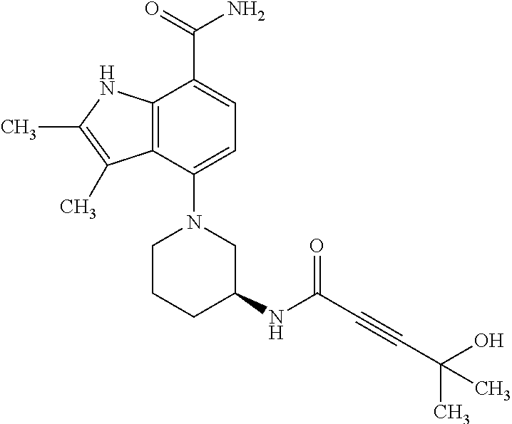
C1(N2CC(NC(=O)C#CC(O)(C)C)CCC2)=CC=C(C(=O)N)C2=C1C(C)=C(C)N2
